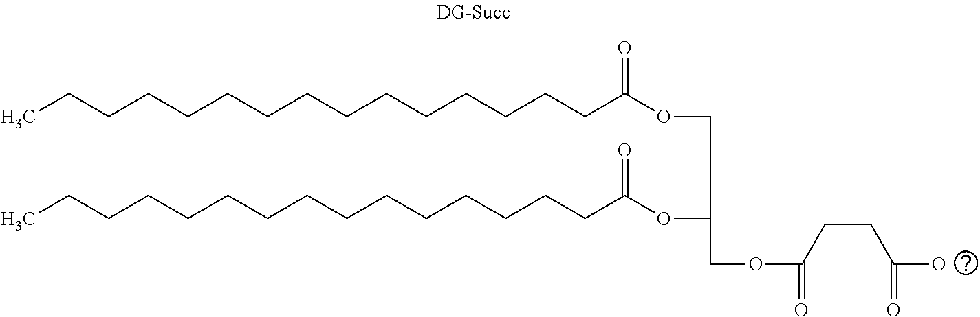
CCCCCCCCCCCCCCCC(OCC(OC(CCCCCCCCCCCCCCC)=O)COC(=O)CCC(O)=O)=O
